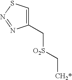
C1(C[O2S]C[CH2*])=CSN=N1
